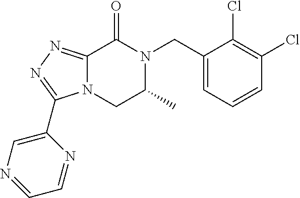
C12=NN=C(C3=CN=CC=N3)N1CC(C)N(CC1=CC=CC(Cl)=C1Cl)C2=O
